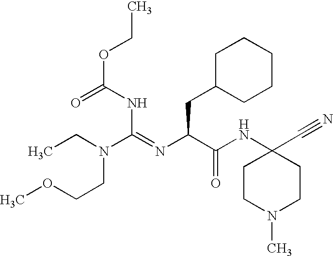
O=C(NC(=NC(C(NC1(C#N)CCN(C)CC1)=O)CC1CCCCC1)N(CCOC)CC)OCC
